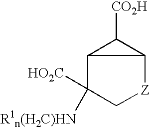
C12C([HO2C])([R1n(H2C)HN])C[Z]C1C2[CO2H]
